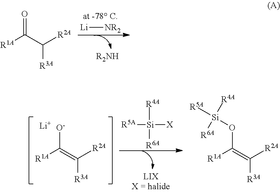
[R1A]C(=C([R2A])[R3A])[O-].[Li].[R5A][Si]([X])([R4A])[R6A].[R1A]C(=C([R2A])[R3A])O[Si]([R5A])([R4A])[R6A].[R1A]C(C([R2A])[R3A])=O.[Li][NR2]
